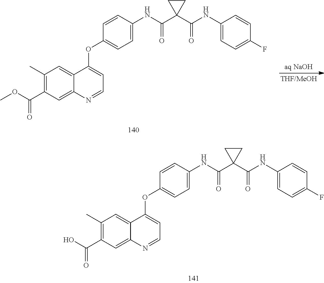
C1=CC(F)=CC=C1NC(C1(C(NC2=CC=C(OC3=CC=NC4=CC(C(=O)O)=C(C)C=C34)C=C2)=O)CC1)=O.C1=CC(F)=CC=C1NC(C1(C(NC2=CC=C(OC3=CC=NC4=CC(C(OC)=O)=C(C)C=C34)C=C2)=O)CC1)=O
